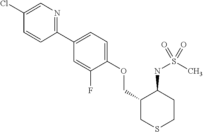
C1(C2=CC=C(OCC3CSCCC3NS(C)(=O)=O)C(F)=C2)=NC=C(Cl)C=C1
